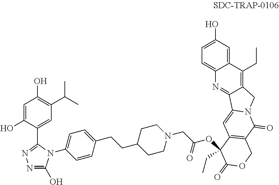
C1=C(O)C(C2=NN=C(O)N2C2=CC=C(CCC3CCN(CC(OC4(CC)C5=C(C(=O)N6C(=C5)C5=NC7=CC=C(O)C=C7C(CC)=C5C6)COC4=O)=O)CC3)C=C2)=CC(C(C)C)=C1O
